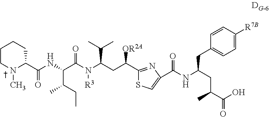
C1CN(C)C(C(NC(C(N(C(CC(C2=NC(C(NC(CC(C(O)=O)C)CC3=CC=C([R7B])C=C3)=O)=CS2)[OR2A])C(C)C)[R3])=O)C(CC)C)=O)CC1
